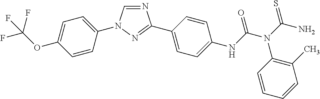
C1=C(N2C=NC(C3=CC=C(NC(N(C(N)=S)C4=C(C)C=CC=C4)=O)C=C3)=N2)C=CC(OC(F)(F)F)=C1
